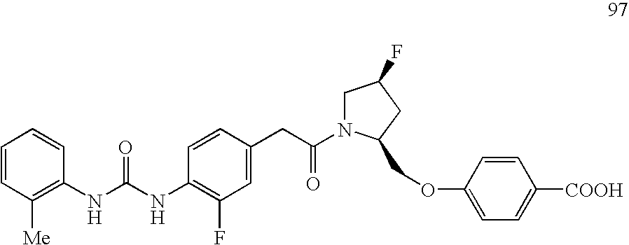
C1=CC([Me])=C(NC(NC2=C(F)C=C(CC(=O)N3CC(F)CC3COC3=CC=C([COOH])C=C3)C=C2)=O)C=C1
